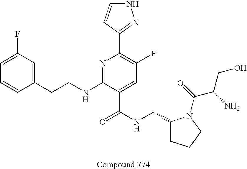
C1=CC(CCNC2=NC(C3=NNC=C3)=C(F)C=C2C(NCC2CCCN2C(C(CO)N)=O)=O)=CC(F)=C1
